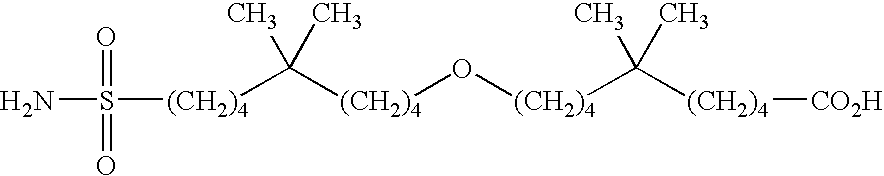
[(CH2)4](O[(CH2)4]C(C)(C)[(CH2)4][CO2H])C(C)(C)[(CH2)4]S(N)(=O)=O
